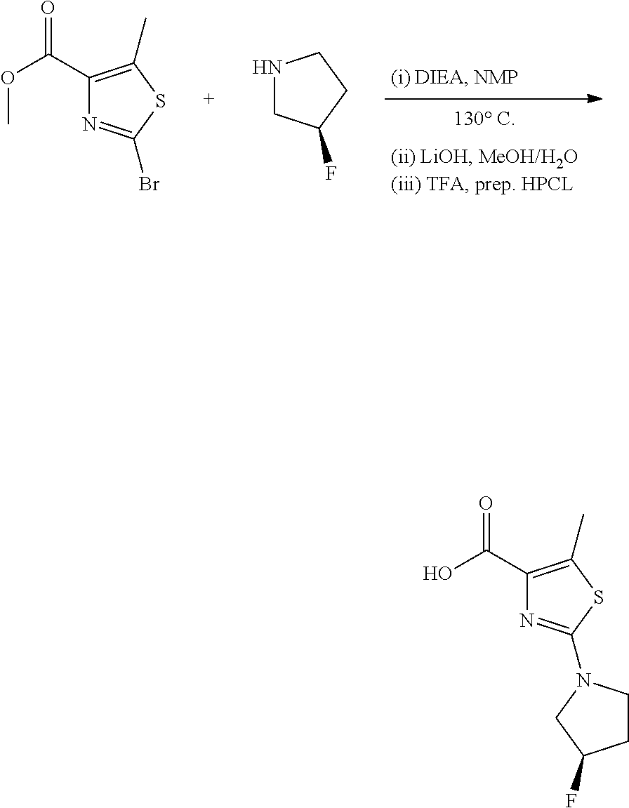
C1(C(OC)=O)=C(C)SC(Br)=N1.N1CC(F)CC1.C1(C(O)=O)=C(C)SC(N2CCC(F)C2)=N1
